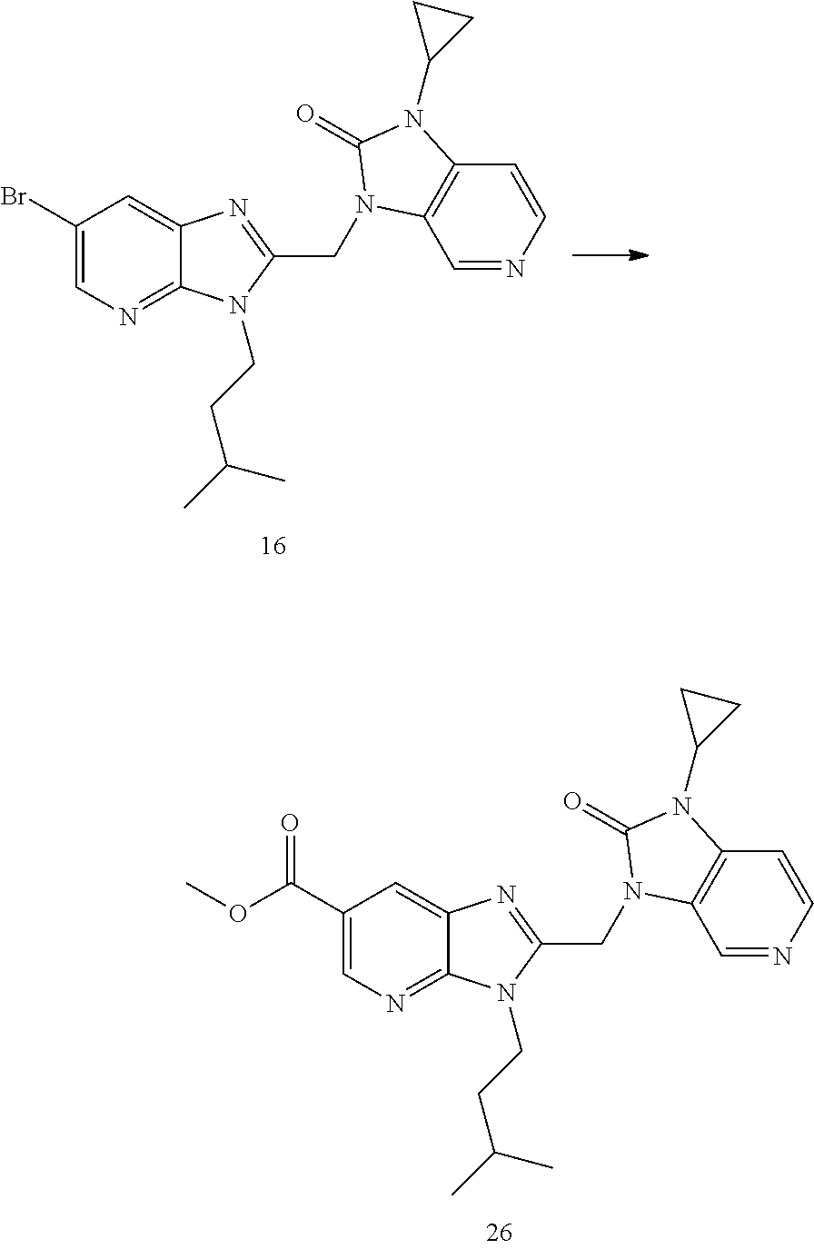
C1(Br)=CN=C2C(=C1)N=C(CN1C3=C(C=CN=C3)N(C3CC3)C1=O)N2CCC(C)C.C1(C(OC)=O)=CN=C2C(=C1)N=C(CN1C3=C(C=CN=C3)N(C3CC3)C1=O)N2CCC(C)C
